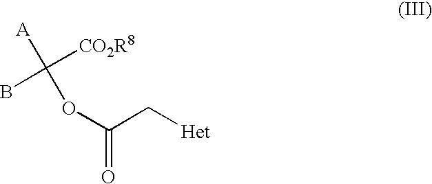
C(=O)(C[Het])OC([CO2R8])(B)[A]
